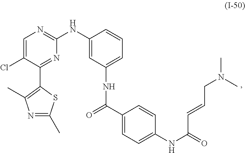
C1(NC2=NC=C(Cl)C(C3=C(C)N=C(C)S3)=N2)=CC(NC(C2=CC=C(NC(=O)C=CCN(C)C)C=C2)=O)=CC=C1
